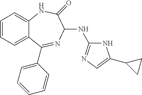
C1=CC=C2C(=C1)NC(=O)C(NC1=NC=C(C3CC3)N1)N=C2C1=CC=CC=C1
